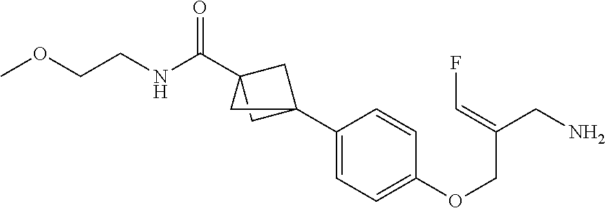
C1(C23CC(C(NCCOC)=O)(C2)C3)=CC=C(OCC(CN)=CF)C=C1
